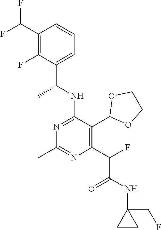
C1(C(F)F)=C(F)C(C(NC2=NC(C)=NC(C(F)C(NC3(CF)CC3)=O)=C2C2OCCO2)C)=CC=C1
